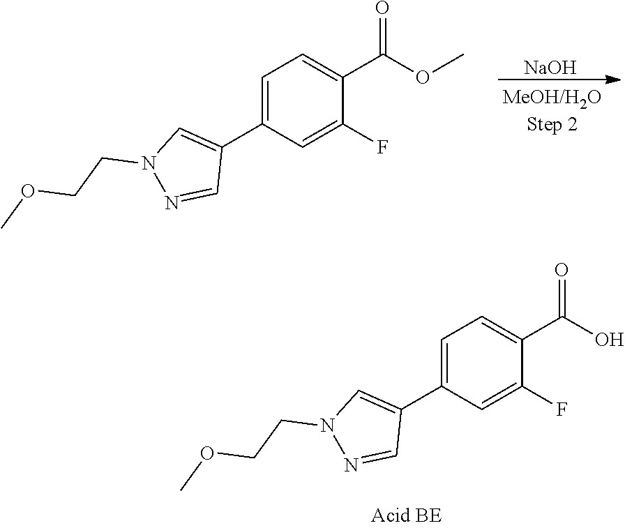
C1=C(C2=CN(CCOC)N=C2)C=C(F)C(C(OC)=O)=C1.[NaOH].C1=C(C2=CN(CCOC)N=C2)C=C(F)C(C(O)=O)=C1
